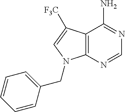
C12=C(N=CN=C1N)N(CC1=CC=CC=C1)C=C2[F3C]
